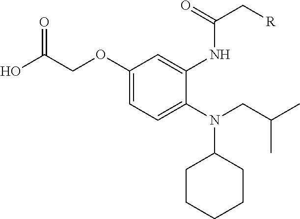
O(C1=CC=C(N(C2CCCCC2)CC(C)C)C(NC(C[R])=O)=C1)CC(O)=O
